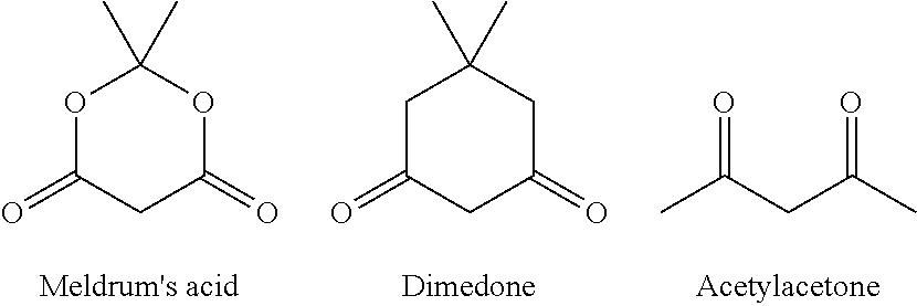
O1C(=O)CC(=O)OC1(C)C.C1C(=O)CC(=O)CC1(C)C.O=C(CC(=O)C)C
